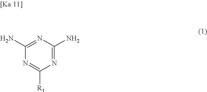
N1=C(N)N=C(N)N=C1[R1]
